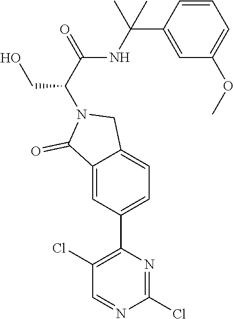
C1(Cl)=NC(C2=CC=C3C(=C2)C(=O)N(C(CO)C(NC(C)(C2=CC(OC)=CC=C2)C)=O)C3)=C(Cl)C=N1
